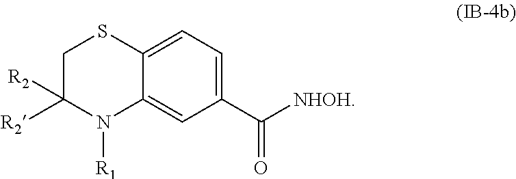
C1C([R2])([R2])N([R1])C2=CC(C([NHOH])=O)=CC=C2S1
